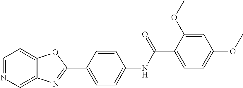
C1=CC(NC(C2=CC=C(OC)C=C2OC)=O)=CC=C1C1=NC2=CN=CC=C2O1
